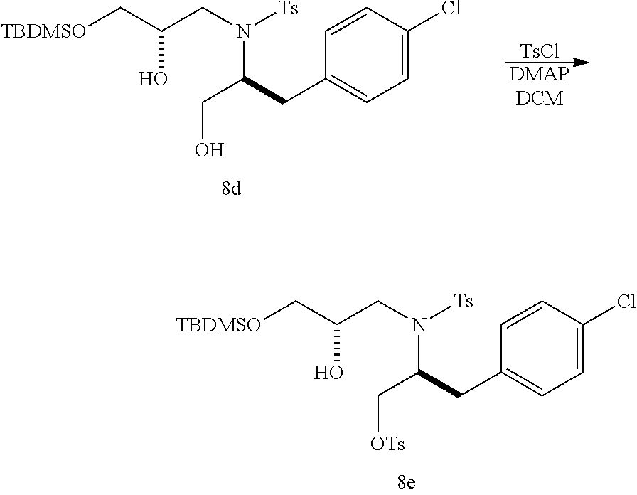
C1=C(Cl)C=CC(CC(C[OTs])N(CC(O)C[TBDMSO])[Ts])=C1.C1=C(Cl)C=CC(CC(CO)N(CC(O)C[TBDMSO])[Ts])=C1.[TsCl].[DMAPDCM]
